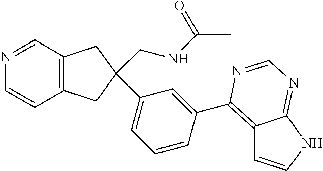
C12=C(C=NC=C1)CC(CNC(C)=O)(C1=CC=CC(C3=C4C=CNC4=NC=N3)=C1)C2
